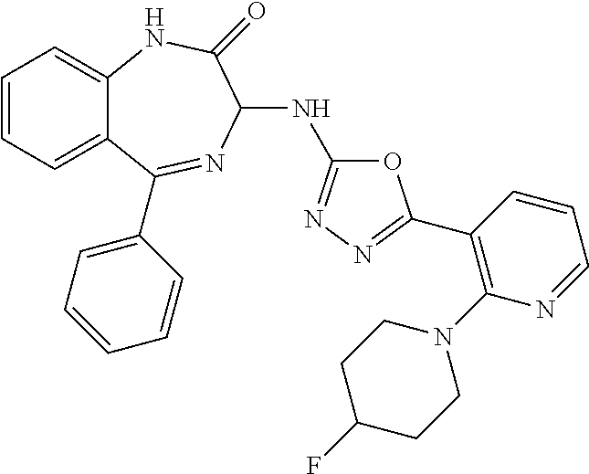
C1=CC=C2C(=C1)NC(=O)C(NC1=NN=C(C3=C(N4CCC(F)CC4)N=CC=C3)O1)N=C2C1=CC=CC=C1
